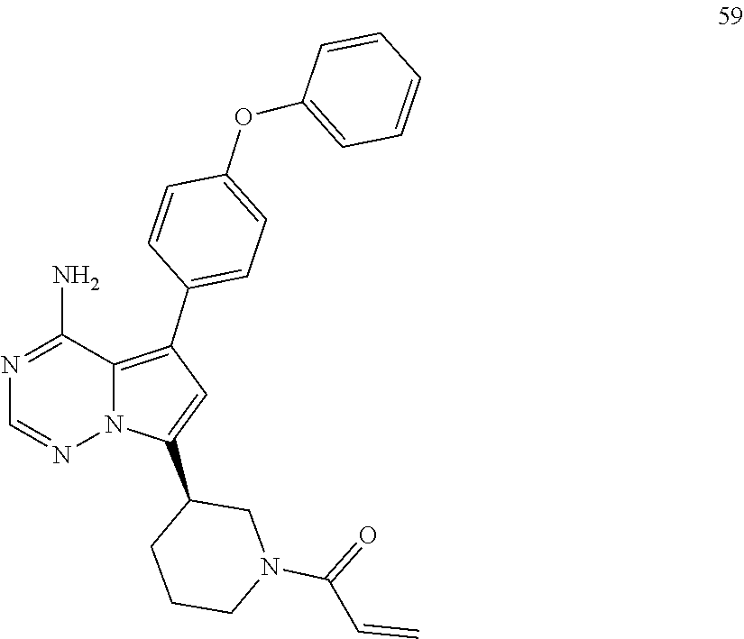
C1(C2=CC=C(OC3=CC=CC=C3)C=C2)=C2N(N=CN=C2N)C(C2CCCN(C(C=C)=O)C2)=C1
